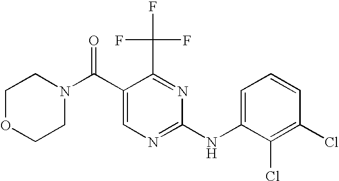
C1OCCN(C(C2=CN=C(NC3=CC=CC(Cl)=C3Cl)N=C2C(F)(F)F)=O)C1
